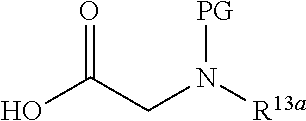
O=C(CN([PG])[R13a])O
